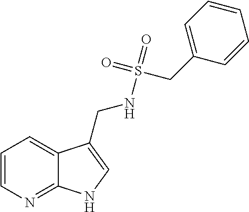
C1=CN=C2C(=C1)C(CNS(CC1=CC=CC=C1)(=O)=O)=CN2
